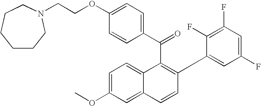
C(C1=C(C2=CC(F)=CC(F)=C2F)C=CC2=CC(OC)=CC=C12)(C1=CC=C(OCCN2CCCCCC2)C=C1)=O
